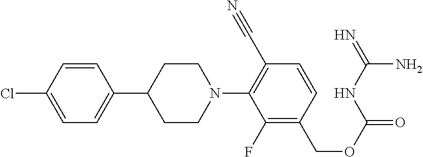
C1=CC(Cl)=CC=C1C1CCN(C2=C(C#N)C=CC(COC(=O)NC(=N)N)=C2F)CC1
